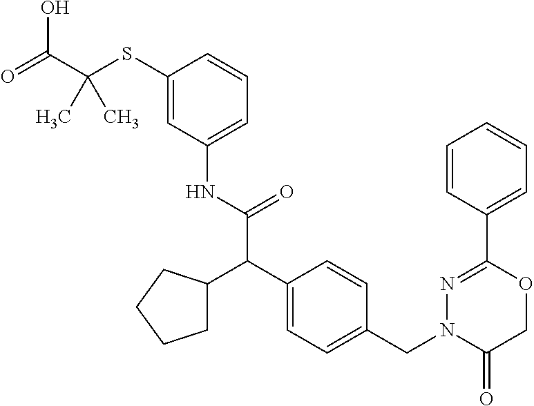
C1(NC(=O)C(C2=CC=C(CN3C(=O)COC(C4=CC=CC=C4)=N3)C=C2)C2CCCC2)=CC=CC(SC(C(=O)O)(C)C)=C1
